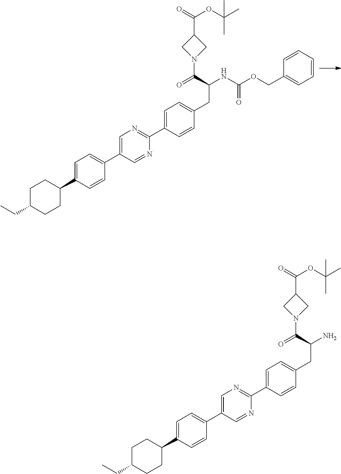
C1=C(C2=CC=C(C3CCC(CC)CC3)C=C2)C=NC(C2=CC=C(CC(NC(OCC3=CC=CC=C3)=O)C(=O)N3CC(C(=O)OC(C)(C)C)C3)C=C2)=N1.C1=C(C2=CC=C(C3CCC(CC)CC3)C=C2)C=NC(C2=CC=C(CC(N)C(=O)N3CC(C(=O)OC(C)(C)C)C3)C=C2)=N1
